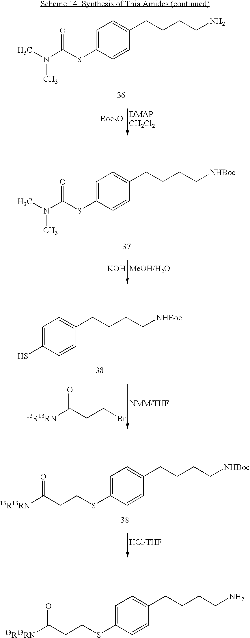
C1=C(SC(=O)N(C)C)C=CC(CCCCN)=C1.[DMAPCH2Cl2].[Boc2O].C1=C(SC(=O)N(C)C)C=CC(CCCC[NHBoc])=C1.[MeOH/H2O].[KOH].C1=C(S)C=CC(CCCC[NHBoc])=C1.[NMM/THF].[13R13RN]C(CCBr)=O.C1=C(SCCC([13R13RN])=O)C=CC(CCCC[NHBoc])=C1.[HCl/THF].C1=C(SCCC([13R13RN])=O)C=CC(CCCCN)=C1
